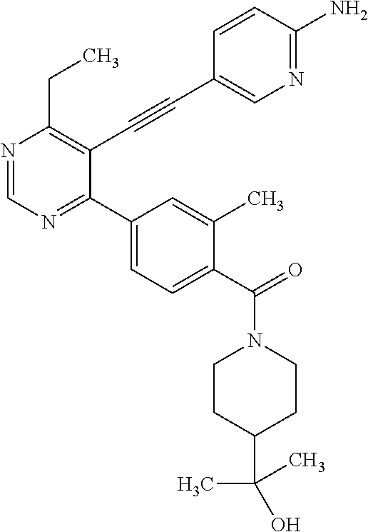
N1=CN=C(C2=CC=C(C(=O)N3CCC(C(C)(O)C)CC3)C(C)=C2)C(C#CC2=CN=C(N)C=C2)=C1CC
